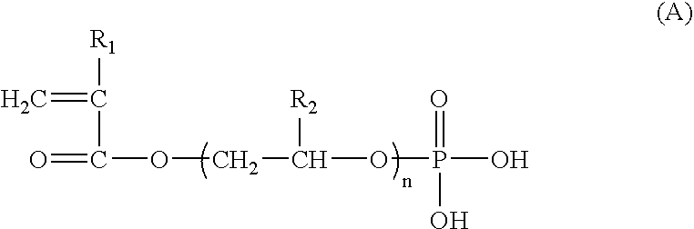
C(=C)([R1])C(OCC([R2])OP(=O)(O)O)=O
